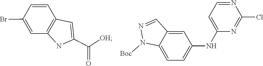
C1(Br)=CC2=C(C=C1)C=C(C([OH])=O)N2.N1=CC=C(NC2=CC=C3C(=C2)C=NN3[Boc])N=C1Cl
